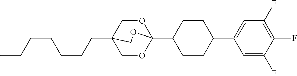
C(CCCCCC)C12COC(C3CCC(C4=CC(F)=C(F)C(F)=C4)CC3)(OC1)OC2
